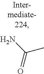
C(C)(N)=O
